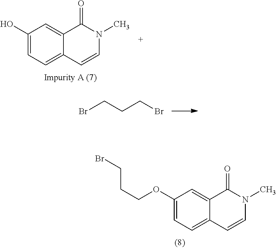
C1(O)=CC=C2C(=C1)C(=O)N(C)C=C2.BrCCCBr.C1(OCCCBr)=CC=C2C(=C1)C(=O)N(C)C=C2
